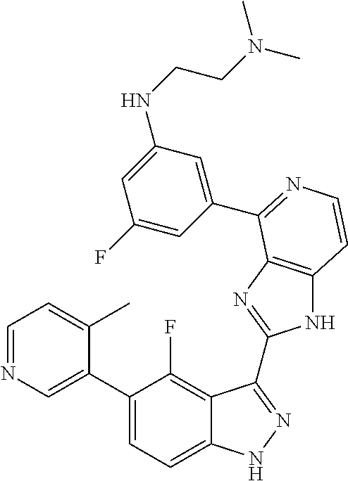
C1=C(C2=CC=C3C(=C2F)C(C2=NC4=C(N2)C=CN=C4C2=CC(NCCN(C)C)=CC(F)=C2)=NN3)C(C)=CC=N1
